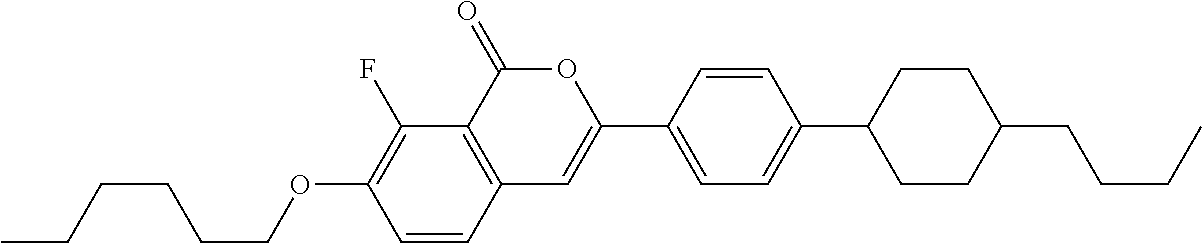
C12=C(C(=O)OC(C3=CC=C(C4CCC(CCCC)CC4)C=C3)=C1)C(F)=C(OCCCCCC)C=C2
